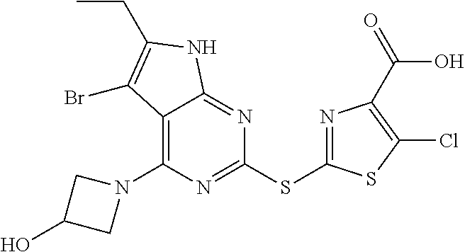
N1(C2=C3C(=NC(SC4=NC(C(O)=O)=C(Cl)S4)=N2)NC(CC)=C3Br)CC(O)C1
